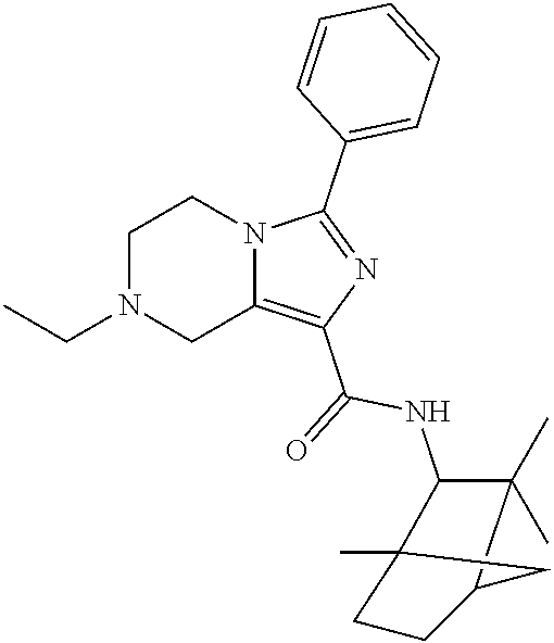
N12C(=C(C(=O)NC3C(C)(C)C4CCC3(C)C4)N=C1C1=CC=CC=C1)CN(CC)CC2
